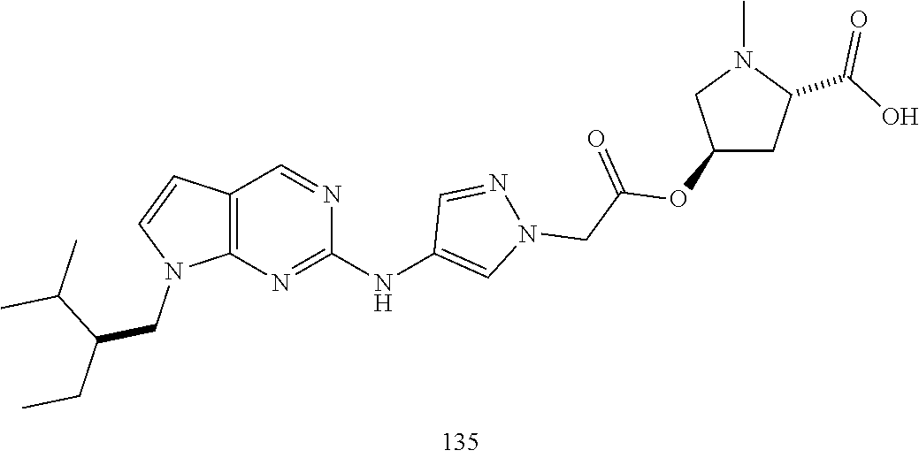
N1=CC(NC2=NC3=C(C=CN3CC(CC)C(C)C)C=N2)=CN1CC(OC1CC(C(O)=O)N(C)C1)=O
